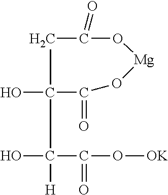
C1C(=O)O[Mg]OC(=O)C1(O)C(O)(C(=O)O[OK])[H]
